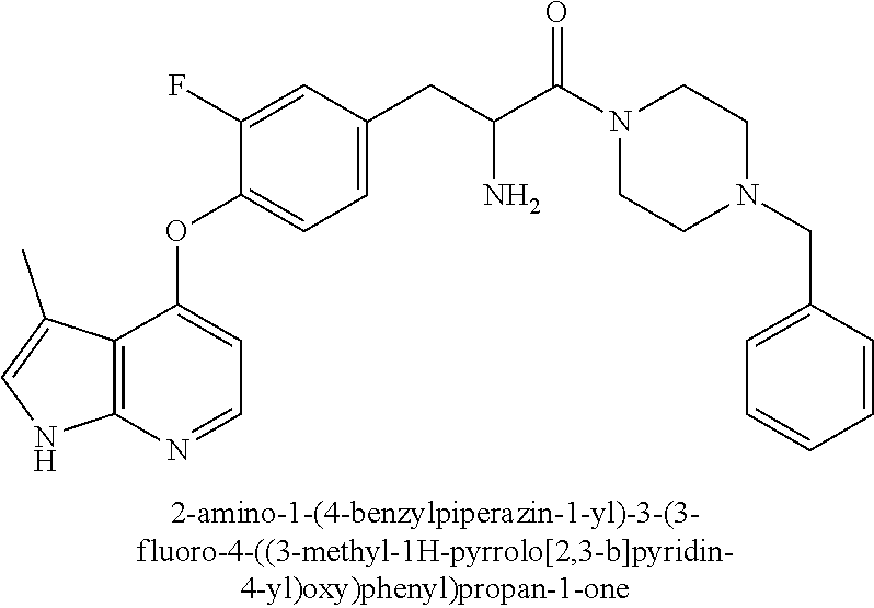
C12=C(N=CC=C1OC1=CC=C(CC(C(N3CCN(CC4=CC=CC=C4)CC3)=O)N)C=C1F)NC=C2C
